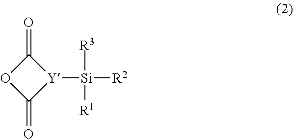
C1(=O)[Y]([Si]([R2])([R3])[R1])C(=O)O1
